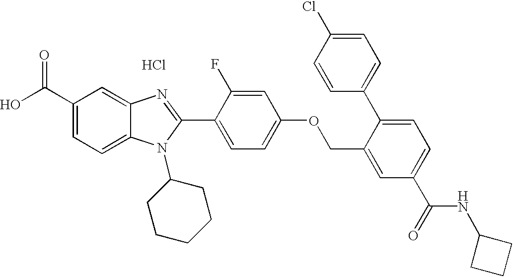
OC(C1=CC=C2C(=C1)N=C(C1=CC=C(OCC3=CC(C(=O)NC4CCC4)=CC=C3C3=CC=C(Cl)C=C3)C=C1F)N2C1CCCCC1)=O.Cl
